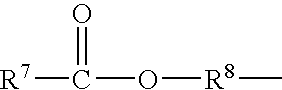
[R7]C(=O)O[R8]C
